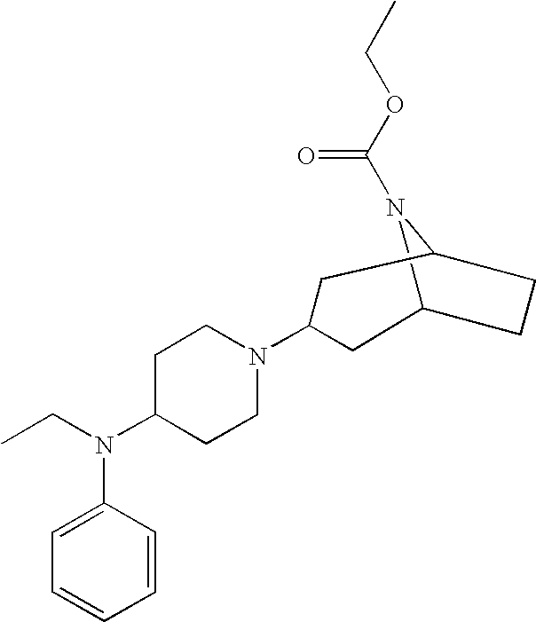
C12N(C(OCC)=O)C(CC1)CC(N1CCC(N(CC)C3=CC=CC=C3)CC1)C2
